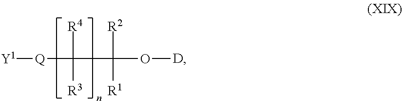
[Q]([Y1])C(C(O[D])([R2])[R1])([R4])[R3]
